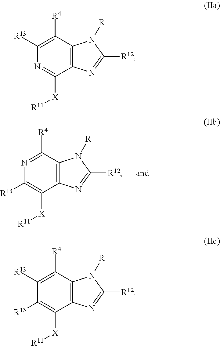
C1([R4])=NC([R13])=C([X][R11])C2=C1N([R])C([R12])=N2.C1([R4])=C([R13])N=C([X][R11])C2=C1N([R])C([R12])=N2.C1([R4])=C([R13])C([R13])=C([X][R11])C2=C1N([R])C([R12])=N2
